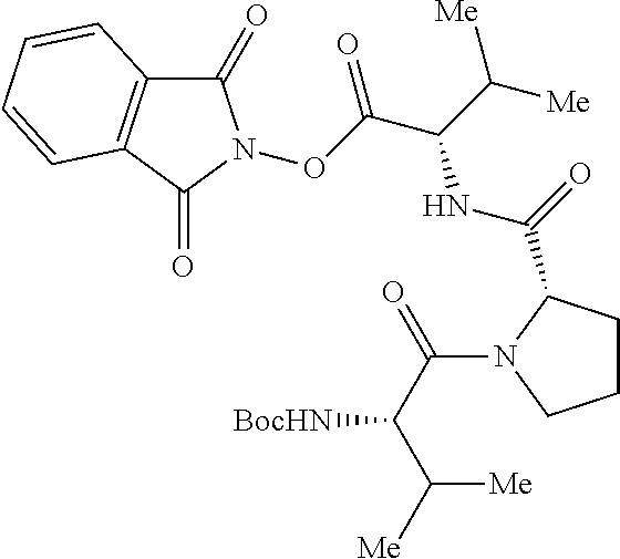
C1CC(C(=O)NC(C([Me])[Me])C(ON2C(=O)C3=C(C2=O)C=CC=C3)=O)N(C(C(C([Me])[Me])[BocHN])=O)C1
